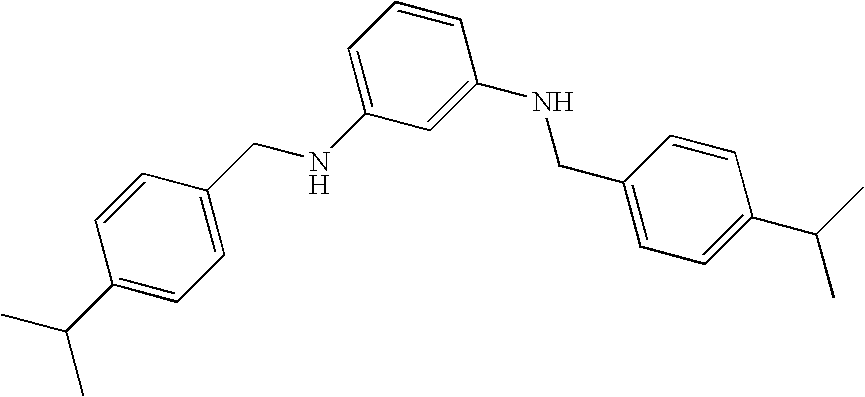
C1(C(C)C)=CC=C(CNC2=CC=CC(NCC3=CC=C(C(C)C)C=C3)=C2)C=C1
